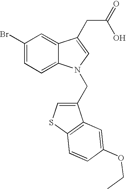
C1(Br)=CC=C2C(=C1)C(CC(=O)O)=CN2CC1=CSC2=C1C=C(OCC)C=C2
